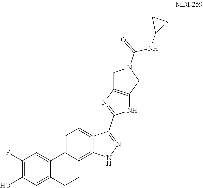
C1(F)=C(O)C=C(CC)C(C2=CC=C3C(=C2)NN=C3C2=NC3=C(N2)CN(C(=O)NC2CC2)C3)=C1
